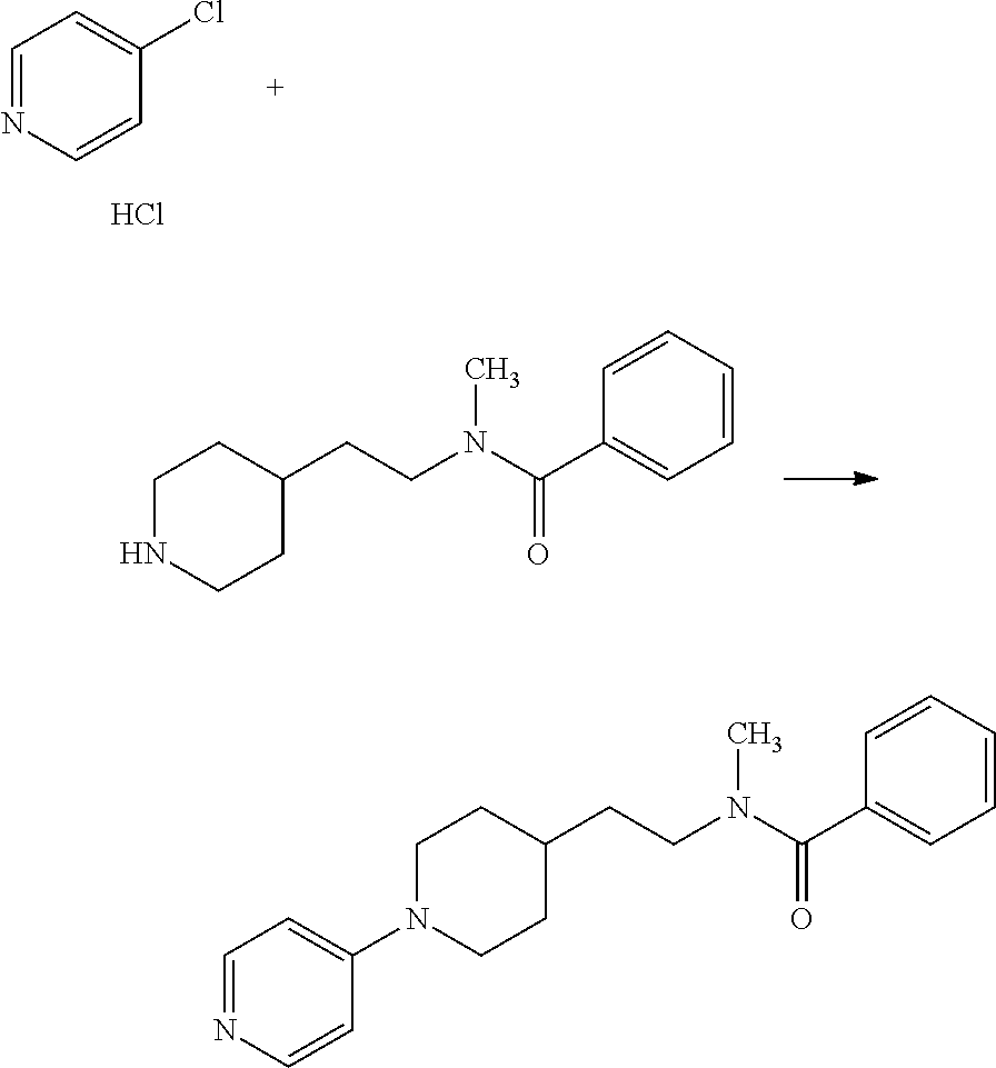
C1=NC=CC(Cl)=C1.Cl.C1NCCC(CCN(C(C2=CC=CC=C2)=O)C)C1.C1N(C2=CC=NC=C2)CCC(CCN(C(C2=CC=CC=C2)=O)C)C1
